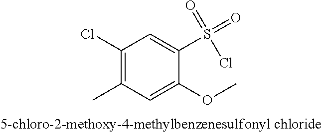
C1(Cl)=C(C)C=C(OC)C(S(=O)(=O)Cl)=C1
